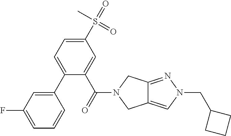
C1(C2=CC=C(S(=O)(C)=O)C=C2C(=O)N2CC3=CN(CC4CCC4)N=C3C2)=CC(F)=CC=C1
